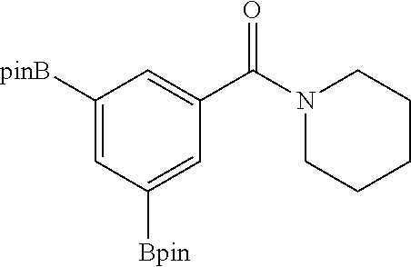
C1([pinB])=CC([Bpin])=CC(C(N2CCCCC2)=O)=C1
